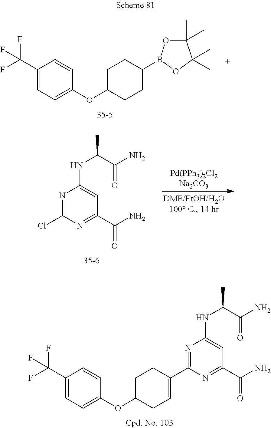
C1(C(F)(F)F)=CC=C(OC2CC=C(B3OC(C)(C)C(C)(C)O3)CC2)C=C1.N1=C(Cl)N=C(C(N)=O)C=C1NC(C(N)=O)C.C1(C(F)(F)F)=CC=C(OC2CC=C(C3=NC(NC(C(N)=O)C)=CC(C(N)=O)=N3)CC2)C=C1
